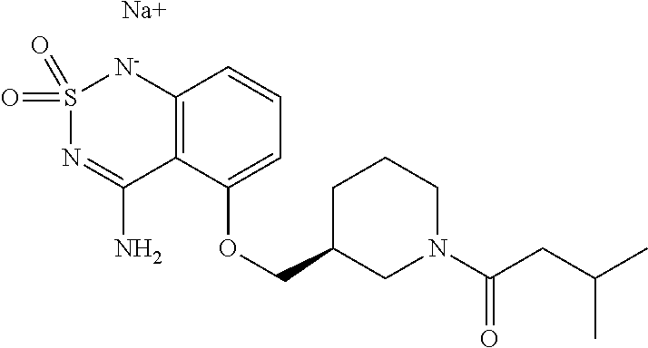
C12=C(C(OCC3CN(C(CC(C)C)=O)CCC3)=CC=C1)C(N)=NS(=O)(=O)[N-]2.[Na]
